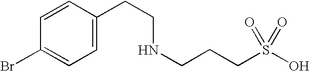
C1=CC(CCNCCCS(O)(=O)=O)=CC=C1Br
